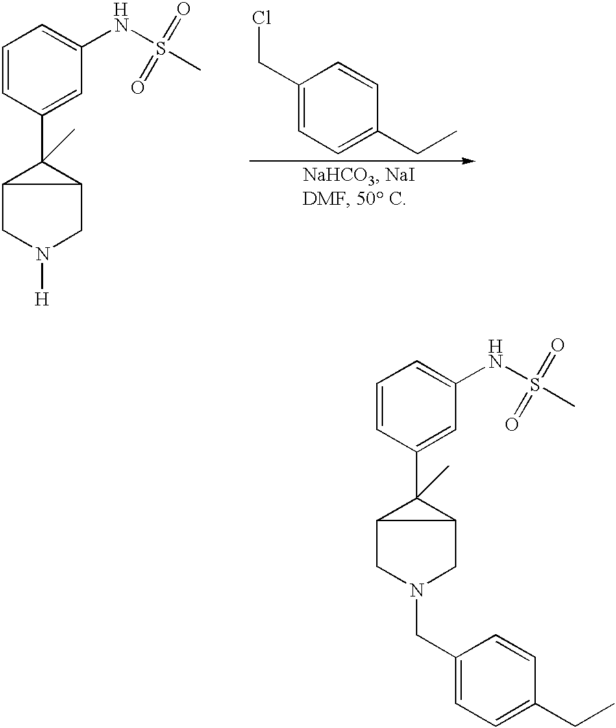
C1=CC(C2(C)C3CN(CC4=CC=C(CC)C=C4)CC23)=CC(NS(C)(=O)=O)=C1.[H].C1=CC(C2(C)C3CN([H])CC23)=CC(NS(C)(=O)=O)=C1.[H].C1(CCl)=CC=C(CC)C=C1
